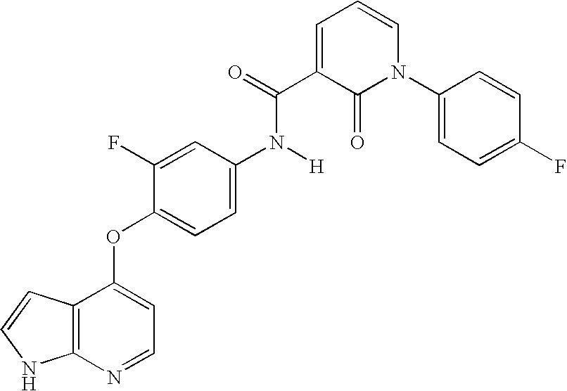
C1=C(C(=O)N([H])C2=CC=C(OC3=CC=NC4=C3C=CN4)C(F)=C2)C(=O)N(C2=CC=C(F)C=C2)C=C1
